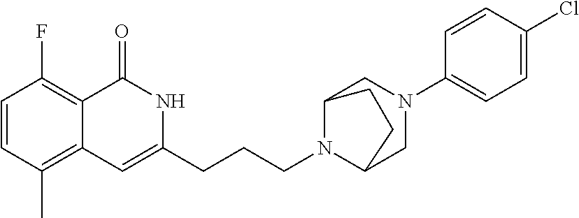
C1=CC(C)=C2C(=C1F)C(=O)NC(CCCN1C3CN(C4=CC=C(Cl)C=C4)CC1CC3)=C2
